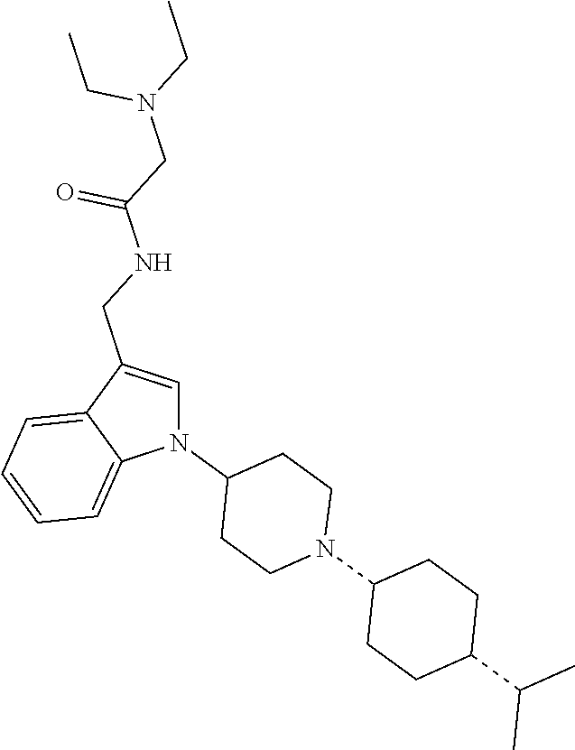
N1(C2CCN(C3CCC(C(C)C)CC3)CC2)C=C(CNC(=O)CN(CC)CC)C2=CC=CC=C12
